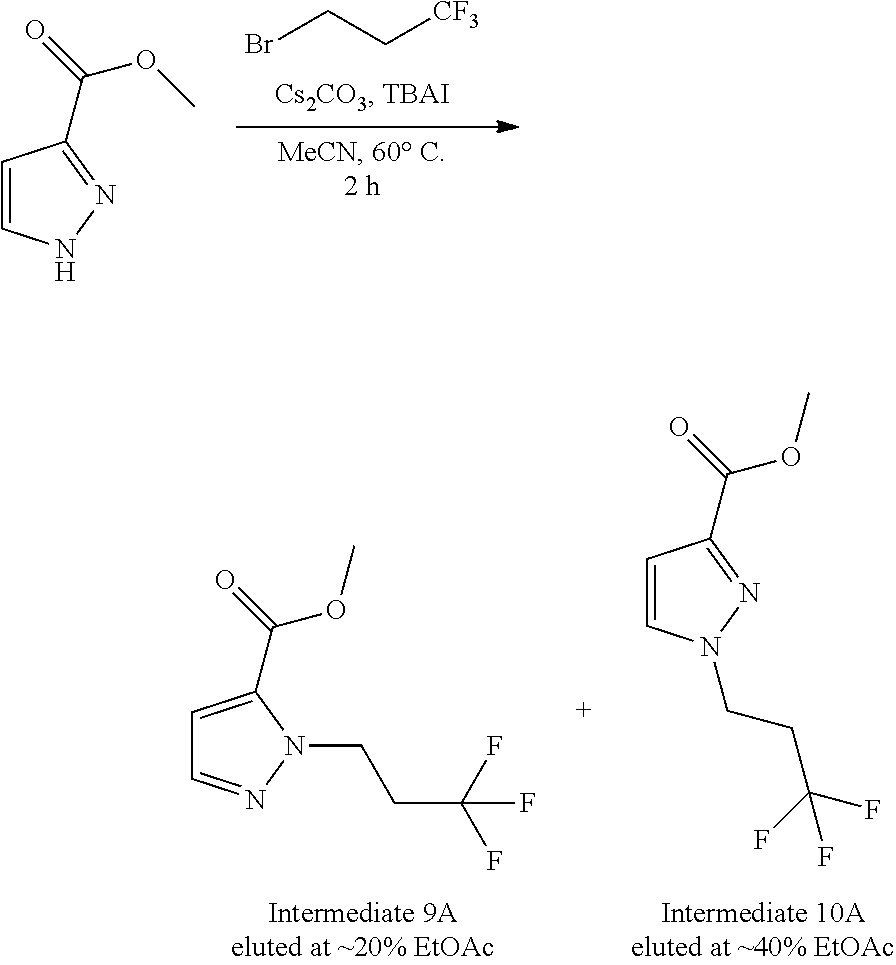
BrCC[CF3].C1=CNN=C1C(=O)OC.C1=CN(CCC(F)(F)F)N=C1C(=O)OC.C1=C(C(=O)OC)N(CCC(F)(F)F)N=C1
